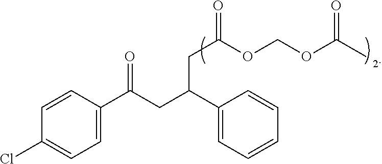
C1=CC(C(CC(C2=CC=CC=C2)CC(=O)OCOC(C)=O)=O)=CC=C1Cl
